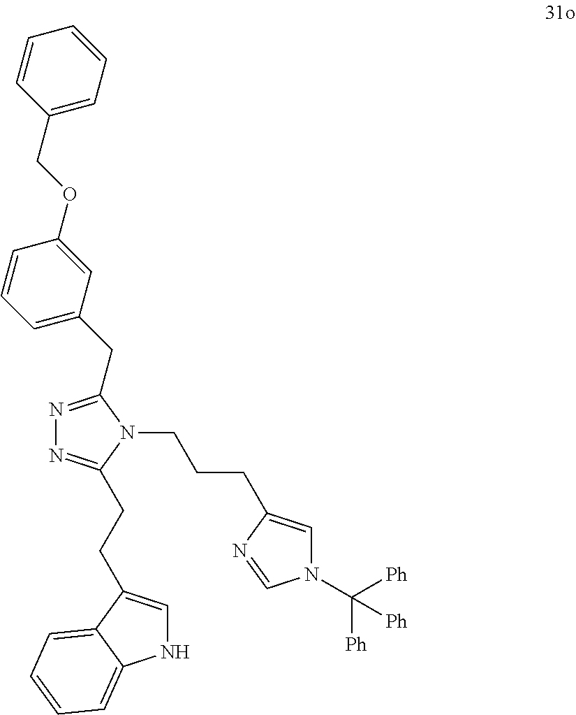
N1=C(CC2=CC=CC(OCC3=CC=CC=C3)=C2)N(CCCC2=CN(C([Ph])([Ph])[Ph])C=N2)C(CCC2=CNC3=CC=CC=C23)=N1
